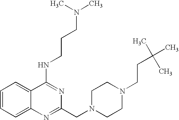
C1=CC=C2C(=C1)C(NCCCN(C)C)=NC(CN1CCN(CCC(C)(C)C)CC1)=N2
